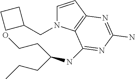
C1=CC2=C(N1CC1CCC1)C(NC(CCC)CCO)=NC(N)=N2
